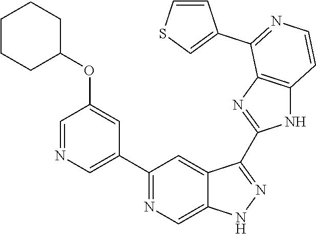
C1(C2=NC=C3C(=C2)C(C2=NC4=C(N2)C=CN=C4C2=CSC=C2)=NN3)=CN=CC(OC2CCCCC2)=C1
